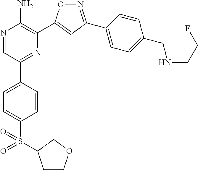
N1=C(C2=CC=C(CNCCF)C=C2)C=C(C2=C(N)N=CC(C3=CC=C(S(=O)(=O)C4CCOC4)C=C3)=N2)O1
